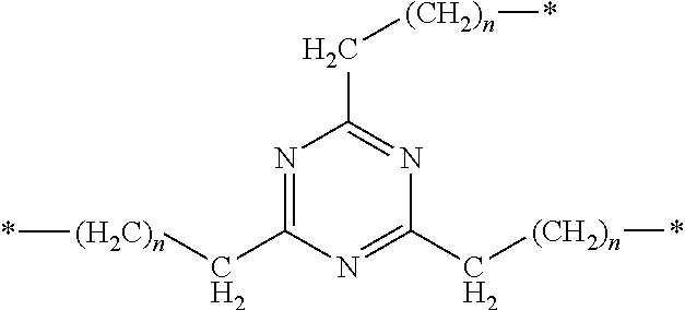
N1=C(C[(H2C)n]*)N=C(C[(CH2)n]*)N=C1C[(CH2)n]*
